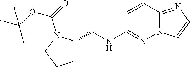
N(C1=NN2C(=NC=C2)C=C1)CC1CCCN1C(=O)OC(C)(C)C
